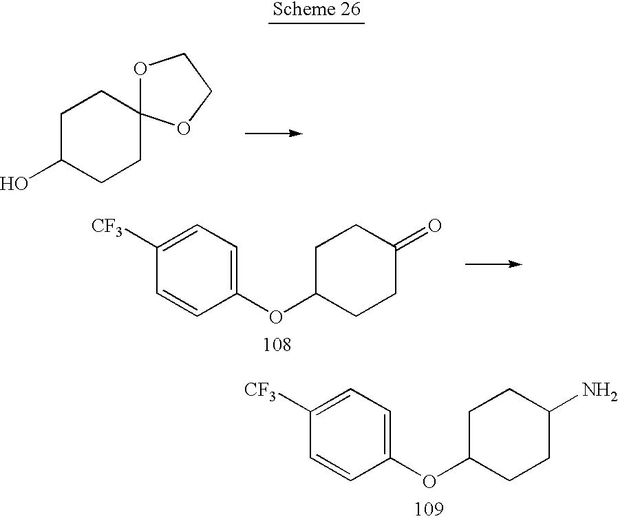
C1C(O)CCC2(C1)OCCO2.C1=C([CF3])C=CC(OC2CCC(=O)CC2)=C1.C1=C([CF3])C=CC(OC2CCC(N)CC2)=C1
